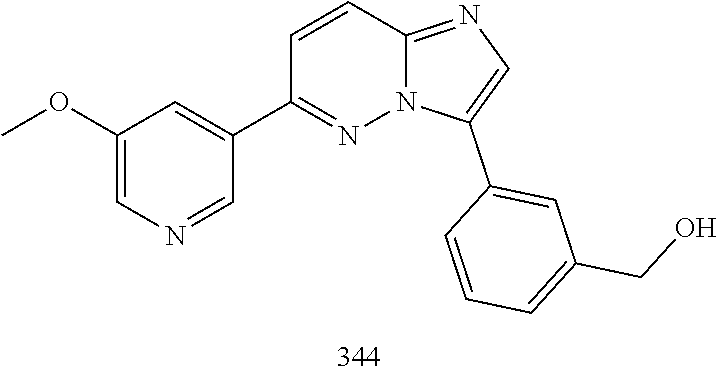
C1=CC2=NC=C(C3=CC(CO)=CC=C3)N2N=C1C1=CC(OC)=CN=C1
